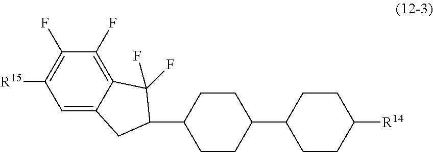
C12=C(F)C(F)=C([R15])C=C1CC(C1CCC(C3CCC([R14])CC3)CC1)C2(F)F
